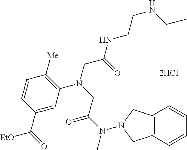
[2HCl].C1=C(C([EtO])=O)C=CC([Me])=C1N(CC(NCCNCC)=O)CC(N(C)N1CC2=C(C=CC=C2)C1)=O
